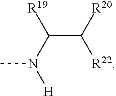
C(C([R22])[R20])([R19])N(C)[H]
